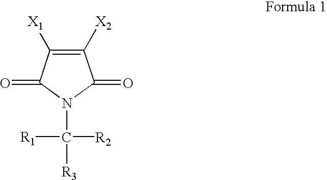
C1([X2])=C([X1])C(=O)N(C([R2])([R1])[R3])C1=O
